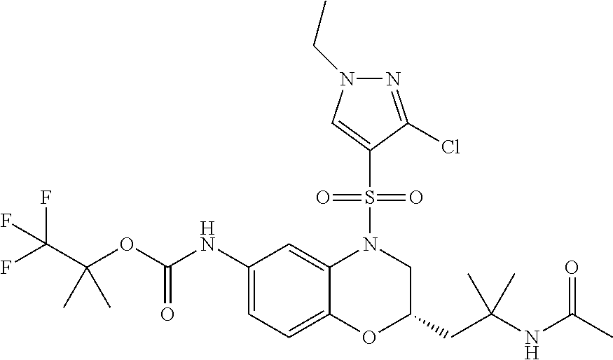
C1(NC(OC(C(F)(F)F)(C)C)=O)=CC=C2C(=C1)N(S(C1=CN(CC)N=C1Cl)(=O)=O)CC(CC(NC(C)=O)(C)C)O2
